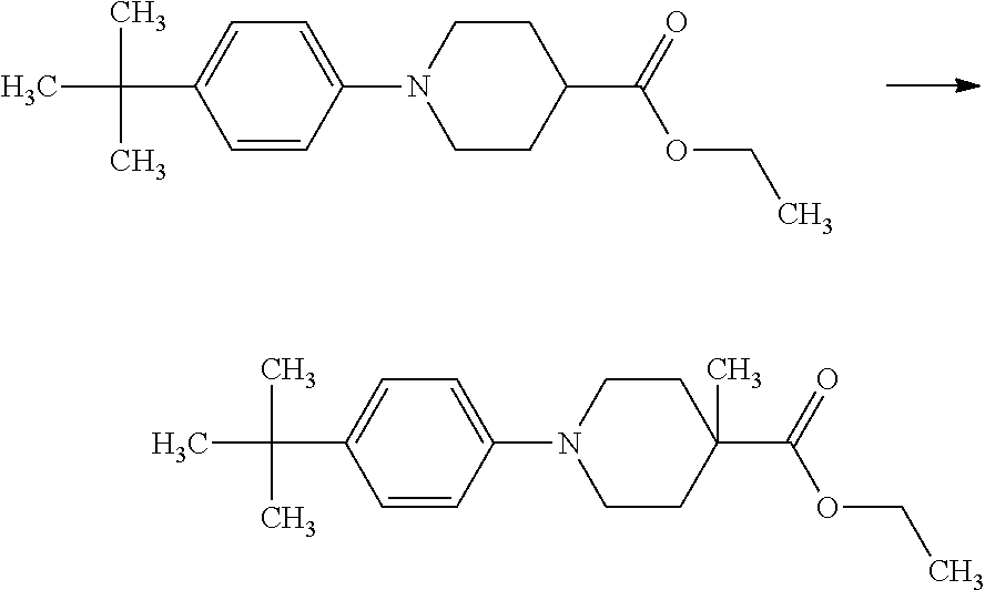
C1=CC(N2CCC(C(=O)OCC)CC2)=CC=C1C(C)(C)C.C1=CC(N2CCC(C(=O)OCC)(C)CC2)=CC=C1C(C)(C)C
